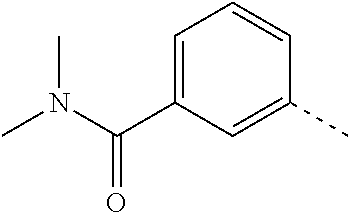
C1=C(C(N(C)C)=O)C=C(C)C=C1
